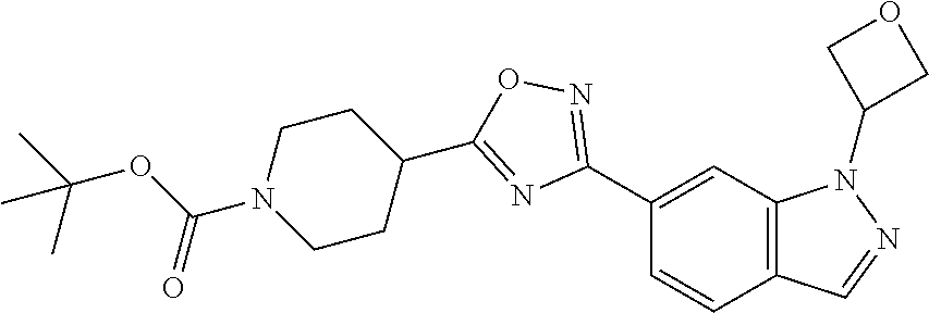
C1(C2=NOC(C3CCN(C(OC(C)(C)C)=O)CC3)=N2)=CC2=C(C=C1)C=NN2C1COC1
